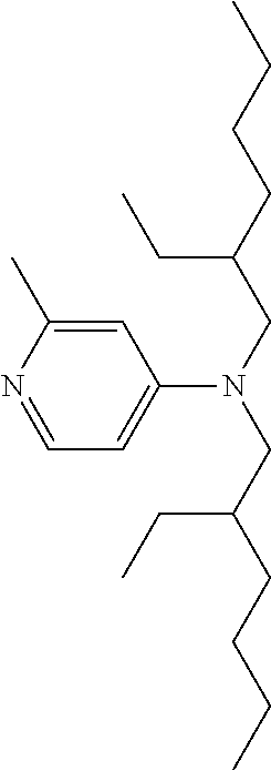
N1=CC=C(N(CC(CCCC)CC)CC(CCCC)CC)C=C1C
